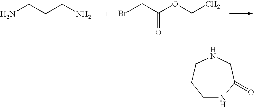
NCCCN.BrCC(OCC)=O.C1NC(=O)CNCC1
